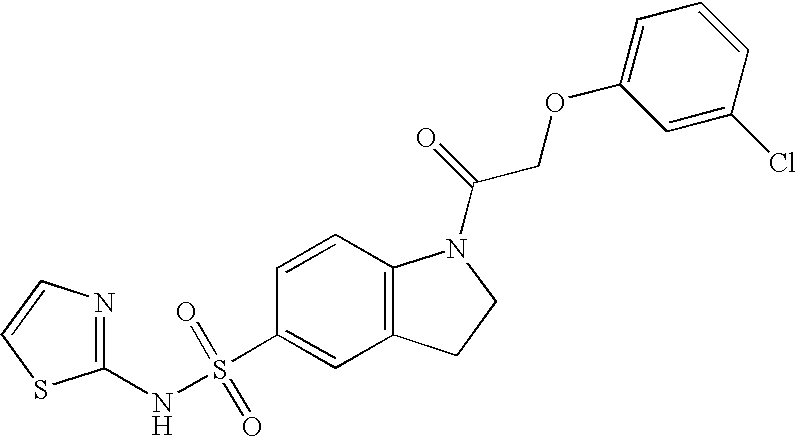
C1(NS(C2=CC3=C(C=C2)N(C(=O)COC2=CC=CC(Cl)=C2)CC3)(=O)=O)=NC=CS1
